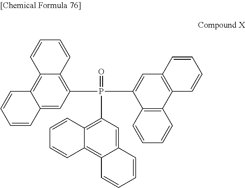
C1=CC=CC2=C3C(=CC(P(C4=CC5=C(C6=C4C=CC=C6)C=CC=C5)(=O)C4=C5C(=C6C(=C4)C=CC=C6)C=CC=C5)=C12)C=CC=C3
